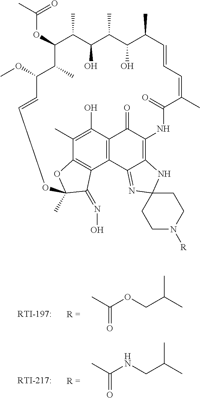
C(OC1C(C)C(OC)C=COC2(C)OC3=C(C4=C(C(=O)C(=C5C4=NC4(N5)CCN([R])CC4)NC(=O)C(C)=CC=CC(C)C(O)C(C)C(O)C1C)C(O)=C3C)C2=NO)(C)=O.CC(NCC(C)C)=O.CC(OCC(C)C)=O
